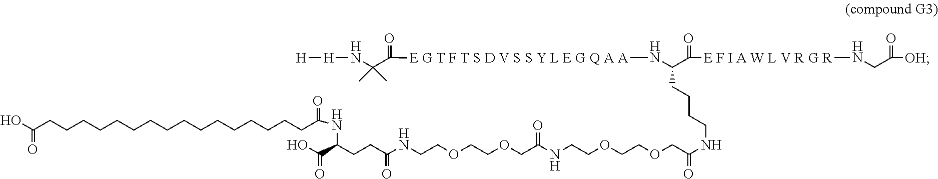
OC(CCCCCCCCCCCCCCCCC(NC(CCC(NCCOCCOCC(NCCOCCOCC(NCCCCC(C(=O)[E F I A W L V R G R]NCC([OH])=O)N[E G T F T S D V S S Y L E G Q A A]C(=O)C(C)(N[H][H])C)=O)=O)=O)C(O)=O)=O)=O
